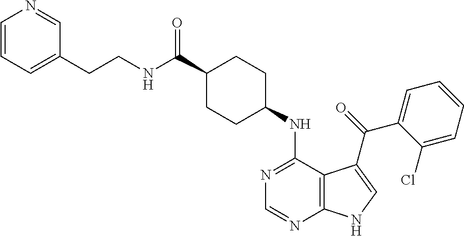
C1(C(NCCC2=CC=CN=C2)=O)CCC(NC2=NC=NC3=C2C(C(=O)C2=CC=CC=C2Cl)=CN3)CC1
